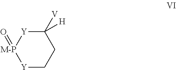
C1([V])([H])[Y][M-P](=O)[Y]CC1
